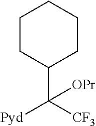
C1(C([CF3])([Pyd])[OPr])CCCCC1
